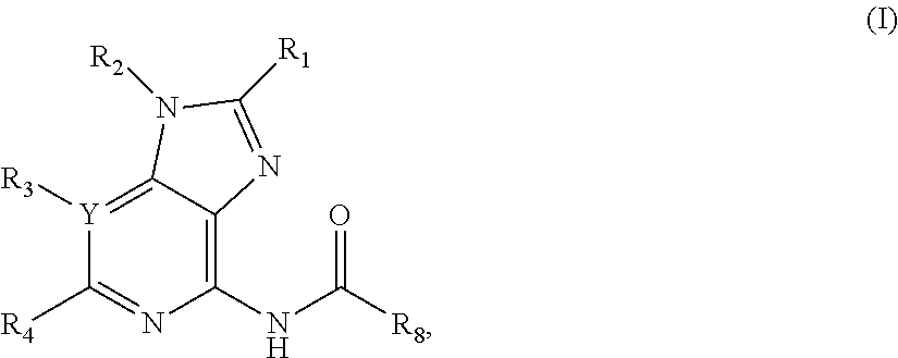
C12=[Y]([R3])C([R4])=NC(NC([R8])=O)=C1N=C([R1])N2[R2]
